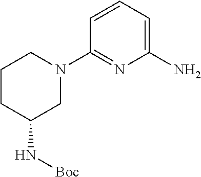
C1(N)=CC=CC(N2CCCC(N[Boc])C2)=N1
